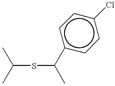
C(SC(C)c1ccc(Cl)cc1)(C)C
